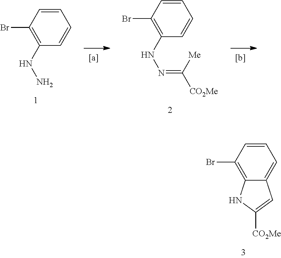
C1=CC(Br)=C(NN)C=C1.C1=CC(Br)=C(NN=C([Me])[CO2Me])C=C1.C1=CC(Br)=C2C(=C1)C=C([CO2Me])N2
